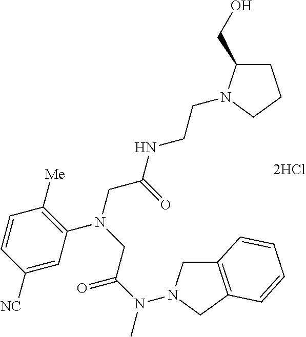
[2HCl].C1=C([NC])C=CC([Me])=C1N(CC(NCCN1C(CO)CCC1)=O)CC(N(C)N1CC2=C(C1)C=CC=C2)=O
